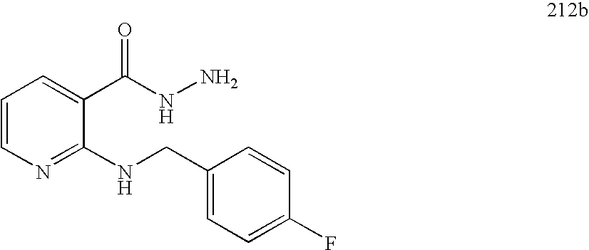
C1=CN=C(NCC2=CC=C(F)C=C2)C(C(NN)=O)=C1
